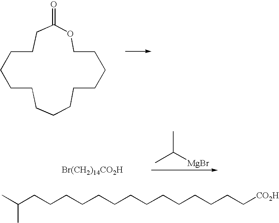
C1CC(=O)OCCCCCCCCCCCC1.CC([MgBr])C.[Br(CH2)14CO2H].CC(CCCCCCCCCCCCCC[CO2H])C
